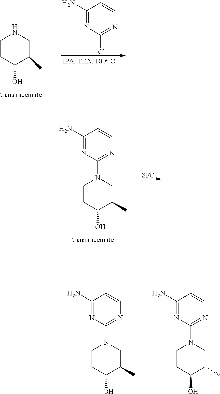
C1CC(O)C(C)CN1.C1(N)=NC(Cl)=NC=C1.C1CC(O)C(C)CN1C1=NC=CC(N)=N1.[SFC].C1CC(O)C(C)CN1C1=NC=CC(N)=N1.C1CC(O)C(C)CN1C1=NC=CC(N)=N1
